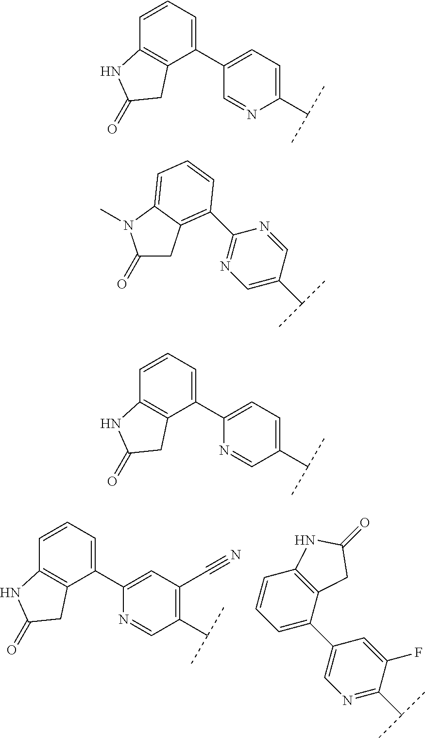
C1(C(C)C)=C(C#N)C=C(C2=CC=CC3=C2CC(=O)N3)N=C1.N1=C(C(C)C)C(F)=CC(C2=CC=CC3=C2CC(=O)N3)=C1.C1(C(C)C)=CC=C(C2=CC=CC3=C2CC(=O)N3)C=N1.C1(=O)CC2=C(C3=NC=C(C(C)C)C=N3)C=CC=C2N1C.C1(C(C)C)=CC=C(C2=CC=CC3=C2CC(=O)N3)N=C1
